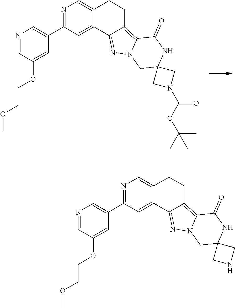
N1=C(C2=CN=CC(OCCOC)=C2)C=C2C(=C1)CCC1=C3N(N=C21)CC1(NC3=O)CN(C(OC(C)(C)C)=O)C1.N1=C(C2=CN=CC(OCCOC)=C2)C=C2C(=C1)CCC1=C3N(N=C21)CC1(NC3=O)CNC1
